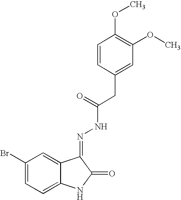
C12=CC(Br)=CC=C1NC(=O)C2=NNC(=O)CC1=CC(OC)=C(OC)C=C1
